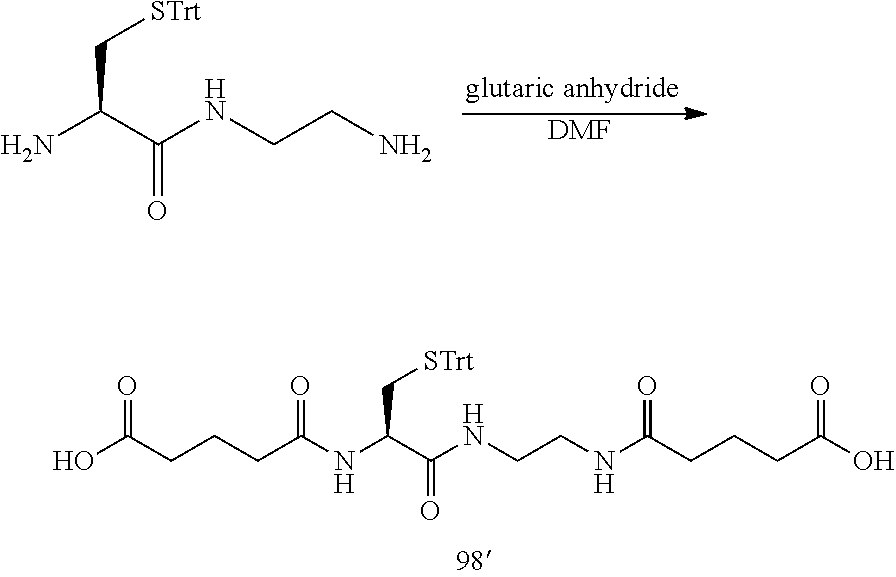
C(C(C(NCCNC(=O)CCCC(O)=O)=O)NC(CCCC(O)=O)=O)[STrt].[DMF].C(C(C(NCCN)=O)N)[STrt]
